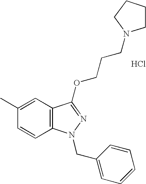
C1=C(C)C=CC2=C1C(OCCCN1CCCC1)=NN2CC1=CC=CC=C1.Cl
